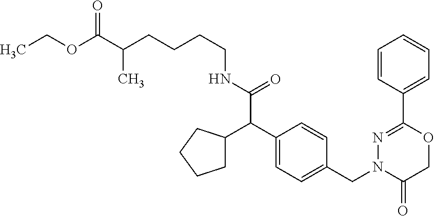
C(OC(=O)C(CCCCNC(=O)C(C1=CC=C(CN2C(=O)COC(C3=CC=CC=C3)=N2)C=C1)C1CCCC1)C)C
